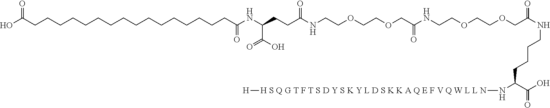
OC(CCCCCCCCCCCCCCCCC(NC(CCC(NCCOCCOCC(NCCOCCOCC(=O)NCCCCC(C(=O)O)N[H S Q G T F T S D Y S K Y L D S K K A Q E F V Q W L L N][H])=O)=O)C(O)=O)=O)=O
